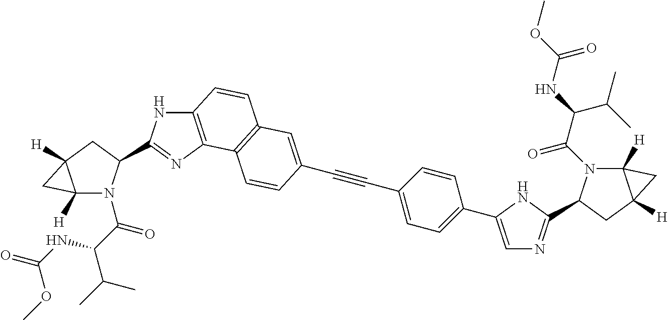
C12=C(N=C(C3N(C(C(C(C)C)NC(=O)OC)=O)C4([H])C([H])(C3)C4)N1)C1=C(C=C2)C=C(C#CC2=CC=C(C3=CN=C(C4N(C(=O)C(NC(OC)=O)C(C)C)C5([H])C([H])(C4)C5)N3)C=C2)C=C1
